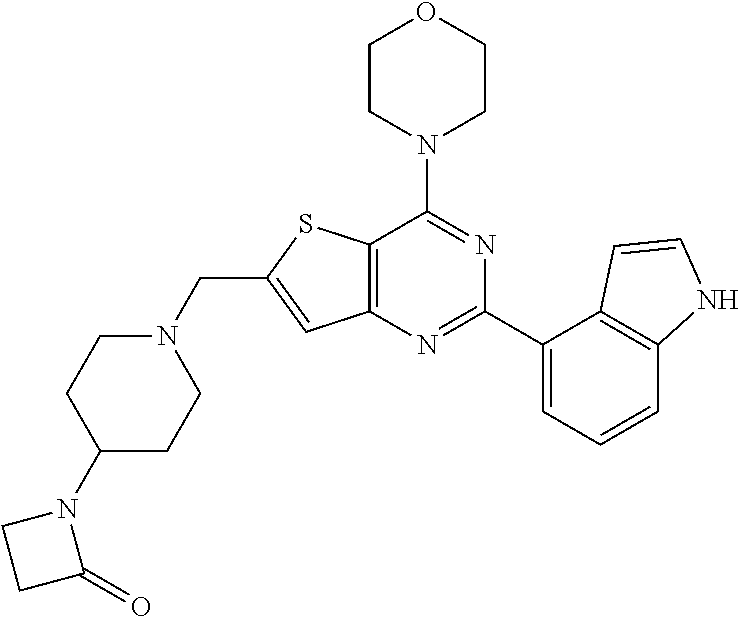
C12=C(N=C(C3=CC=CC4=C3C=CN4)N=C1N1CCOCC1)C=C(CN1CCC(N3CCC3=O)CC1)S2
